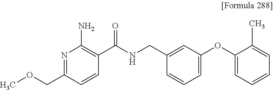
N1=C(COC)C=CC(C(NCC2=CC(OC3=CC=CC=C3C)=CC=C2)=O)=C1N
